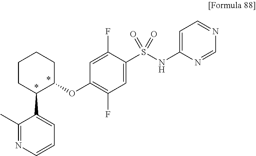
C1=C(S(NC2=CC=NC=N2)(=O)=O)C(F)=CC(OC2C(C3=CC=CN=C3C)CCCC2)=C1F
